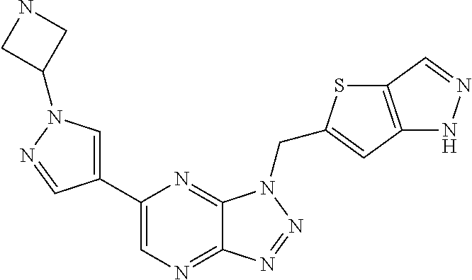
C1=C(C2=CN=C3C(=N2)N(CC2=CC4=C(S2)C=NN4)N=N3)C=NN1C1CNC1
